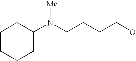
N(CCCCO)(C1CCCCC1)[Me]
